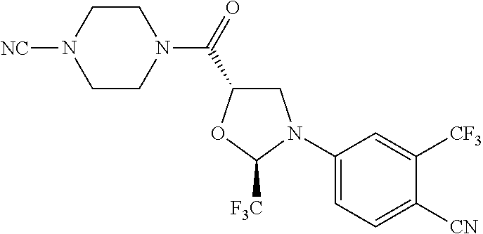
C1(N2CC(C(=O)N3CCN([NC])CC3)OC2[F3C])=CC=C([CN])C([CF3])=C1
